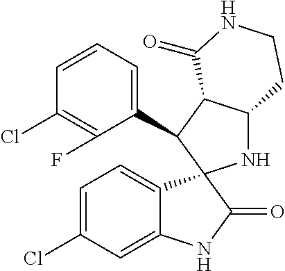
C1(C2C3C(NC24C2=CC=C(Cl)C=C2NC4=O)CCNC3=O)=CC=CC(Cl)=C1F
